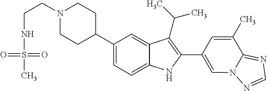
N1(CCNS(C)(=O)=O)CCC(C2=CC=C3C(=C2)C(C(C)C)=C(C2=CN4C(=NC=N4)C(C)=C2)N3)CC1
